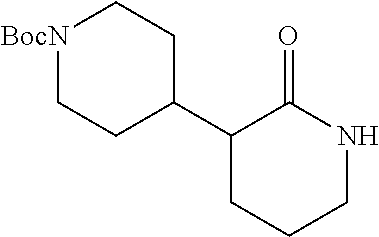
[BocN]1CCC(C2CCCNC2=O)CC1
